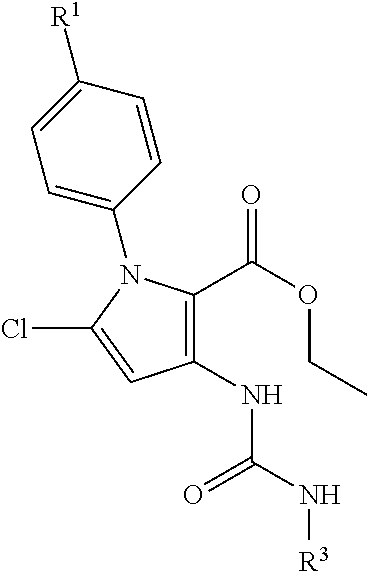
C1(C(OCC)=O)=C(NC(N[R3])=O)C=C(Cl)N1C1=CC=C([R1])C=C1
